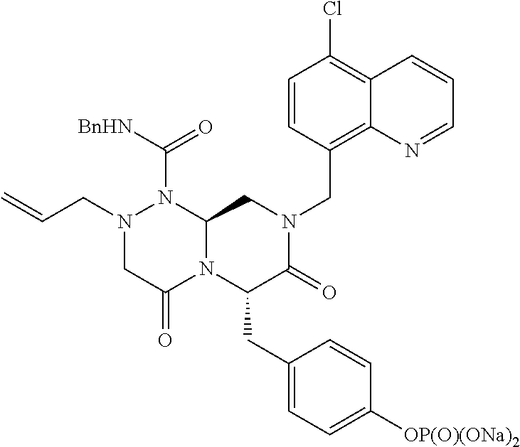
N1(CC=C)CC(=O)N2C(N1C([BnHN])=O)CN(CC1=C3C(=C(Cl)C=C1)C=CC=N3)C(=O)C2CC1=CC=C([OP(O)(ONa)2])C=C1
